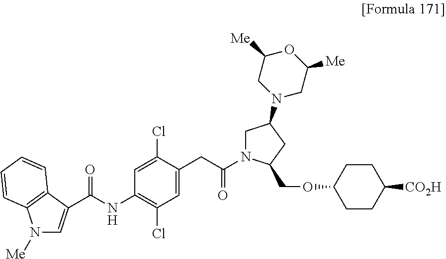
C(NC1=C(Cl)C=C(CC(=O)N2CC(N3CC([Me])OC([Me])C3)CC2COC2CCC([CO2H])CC2)C(Cl)=C1)(=O)C1=CN([Me])C2=C1C=CC=C2
